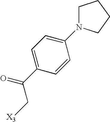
C(C(C1=CC=C(N2CCCC2)C=C1)=O)[X3]
